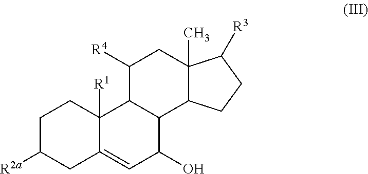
C1C([R2a])CC2=CC(O)C3C(C2([R1])C1)C([R4])CC1(C)C3CCC1[R3]
